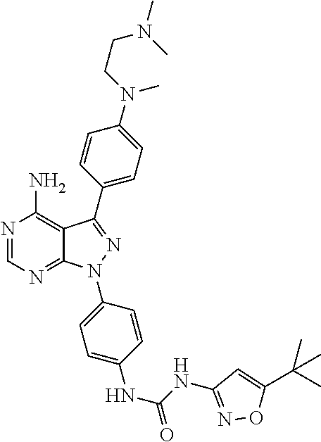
N1=CN=C2C(=C1N)C(C1=CC=C(N(C)CCN(C)C)C=C1)=NN2C1=CC=C(NC(NC2=NOC(C(C)(C)C)=C2)=O)C=C1
